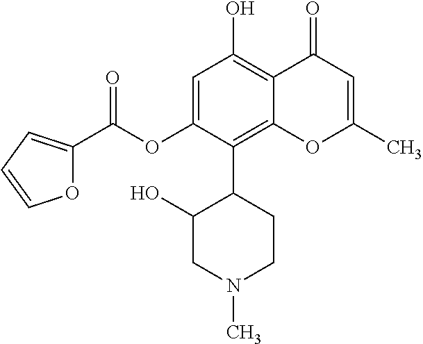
C1(OC(C2=CC=CO2)=O)=CC(O)=C2C(=C1C1CCN(C)CC1O)OC(C)=CC2=O
